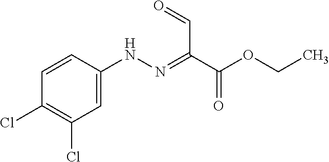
C1=C(NN=C(C=O)C(OCC)=O)C=CC(Cl)=C1Cl
